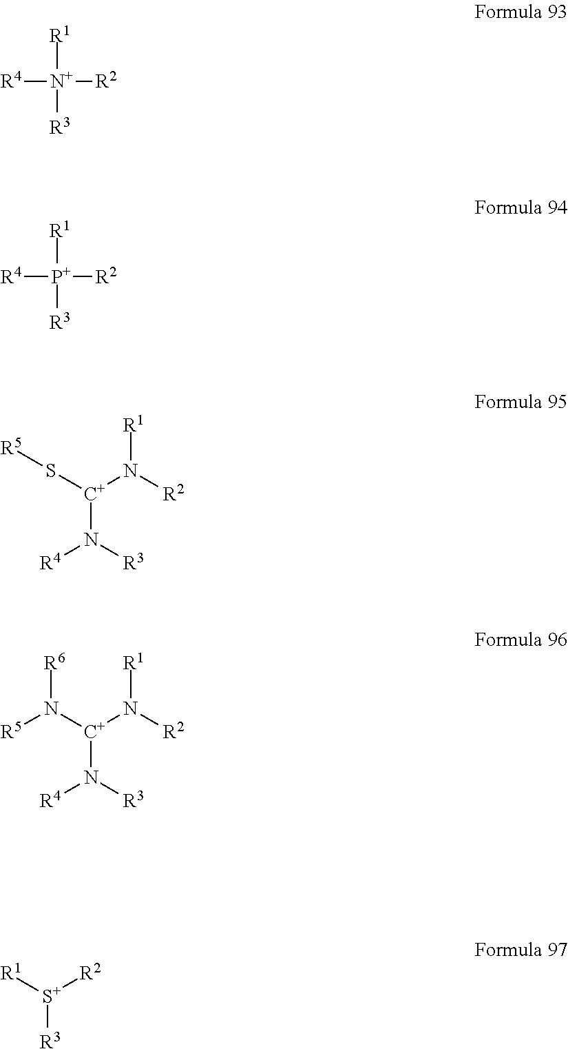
[R4][N+]([R2])([R1])[R3].[R4][P+]([R2])([R1])[R3].S([C+](N([R2])[R1])N([R3])[R4])[R5].N([C+](N([R2])[R1])N([R3])[R4])([R5])[R6].[R1][S+]([R2])[R3]
